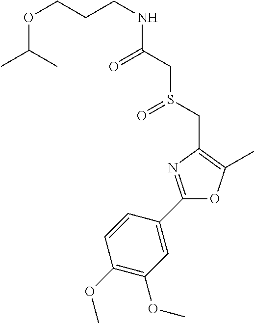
C(CCNC(CS(CC1=C(C)OC(C2=CC(OC)=C(OC)C=C2)=N1)=O)=O)OC(C)C
